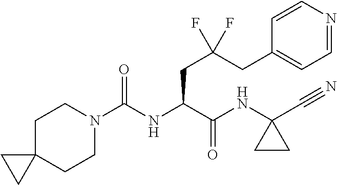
C1CN(C(NC(C(NC2(C#N)CC2)=O)CC(CC2=CC=NC=C2)(F)F)=O)CCC12CC2
